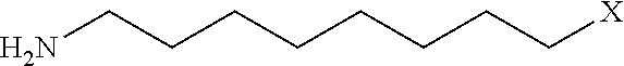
NCCCCCCCC[X]
